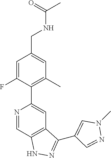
N1=CC2=C(C=C1C1=C(C)C=C(CNC(C)=O)C=C1F)C(C1=CN(C)N=C1)=NN2
